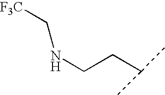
[F3C]CNCCC(C)C
